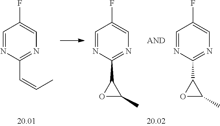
C1=NC(C2OC2C)=NC=C1F.C1=NC(C2OC2C)=NC=C1F.C1=NC(C=CC)=NC=C1F
